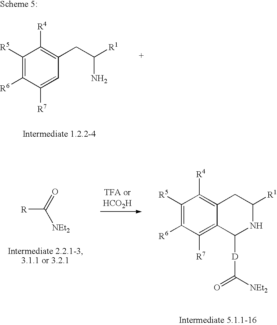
C1([R5])=C([R6])C([R7])=CC(CC([R1])N)=C1[R4].[R]C(=O)[NEt2].C1([R5])=C([R6])C([R7])=C2C(=C1[R4])CC([R1])NC2[D]C(=O)[NEt2]
